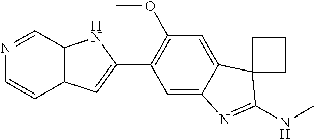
C1(C2=C(OC)C=C3C(=C2)N=C(NC)C32CCC2)=CC2C(N1)C=NC=C2
